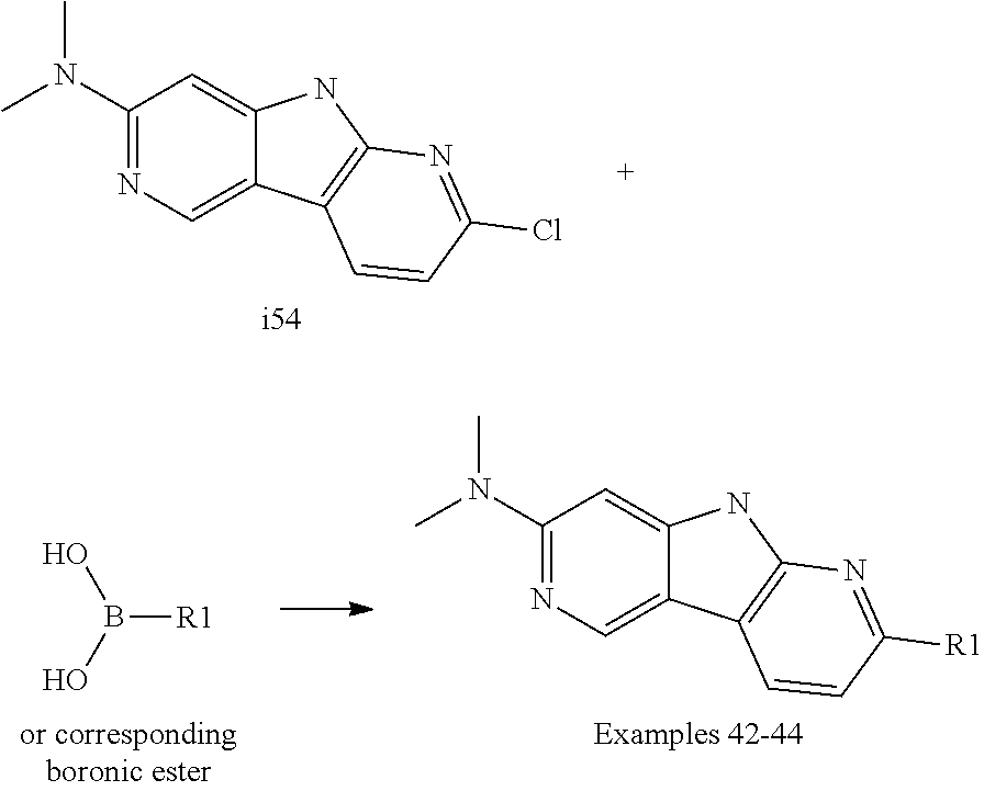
C1(N(C)C)=NC=C2C(=C1)NC1=C2C=CC(Cl)=N1.[i54].[R1]B(O)O.C1(N(C)C)=NC=C2C(=C1)NC1=C2C=CC([R1])=N1.[Examples 42-44]
